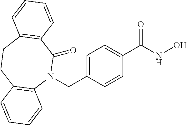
C1(C(NO)=O)=CC=C(CN2C(=O)C3=C(CCC4=C2C=CC=C4)C=CC=C3)C=C1
